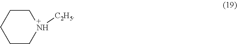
C1CC[+NH]([C2H5])CC1
